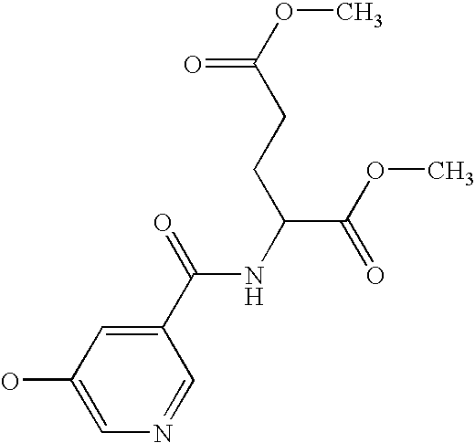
C1(O)=CN=CC(C(NC(C(OC)=O)CCC(OC)=O)=O)=C1
